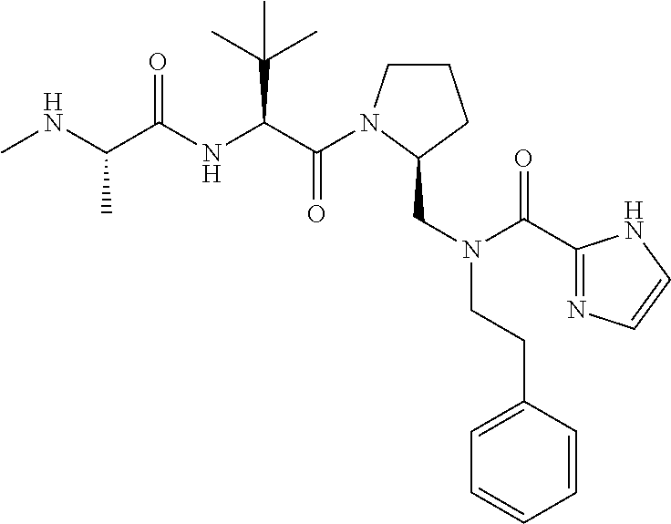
C1CN(C(=O)C(C(C)(C)C)NC(=O)C(C)NC)C(CN(C(=O)C2=NC=CN2)CCC2=CC=CC=C2)C1
